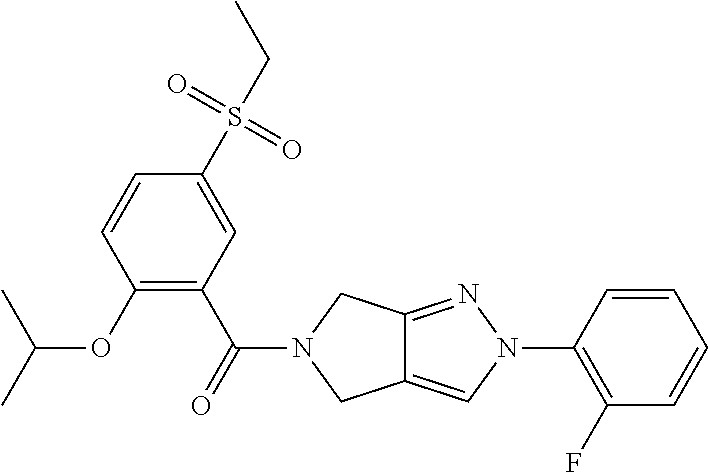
O(C1=C(C(=O)N2CC3=CN(C4=C(F)C=CC=C4)N=C3C2)C=C(S(CC)(=O)=O)C=C1)C(C)C
